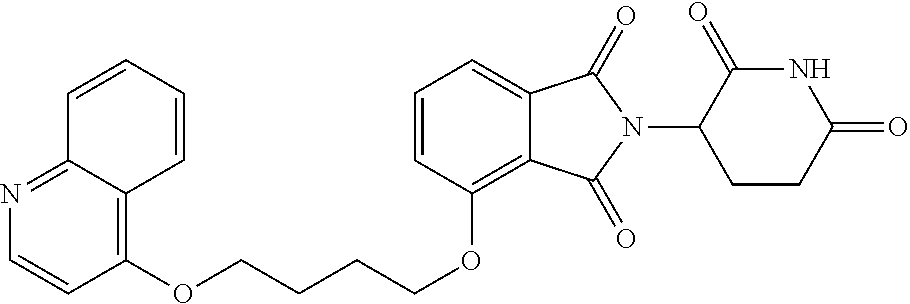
C(CCCOC1=C2C(=CC=C1)C(=O)N(C1C(=O)NC(=O)CC1)C2=O)OC1=C2C(=NC=C1)C=CC=C2
